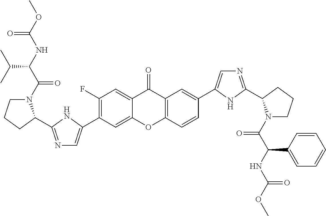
C1(F)=C(C2=CN=C(C3N(C(C(NC(OC)=O)C(C)C)=O)CCC3)N2)C=C2C(=C1)C(=O)C1=C(O2)C=CC(C2=CN=C(C3N(C(C(NC(OC)=O)C4=CC=CC=C4)=O)CCC3)N2)=C1
